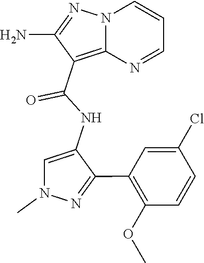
N12C(=C(C(NC3=CN(C)N=C3C3=C(OC)C=CC(Cl)=C3)=O)C(N)=N1)N=CC=C2
